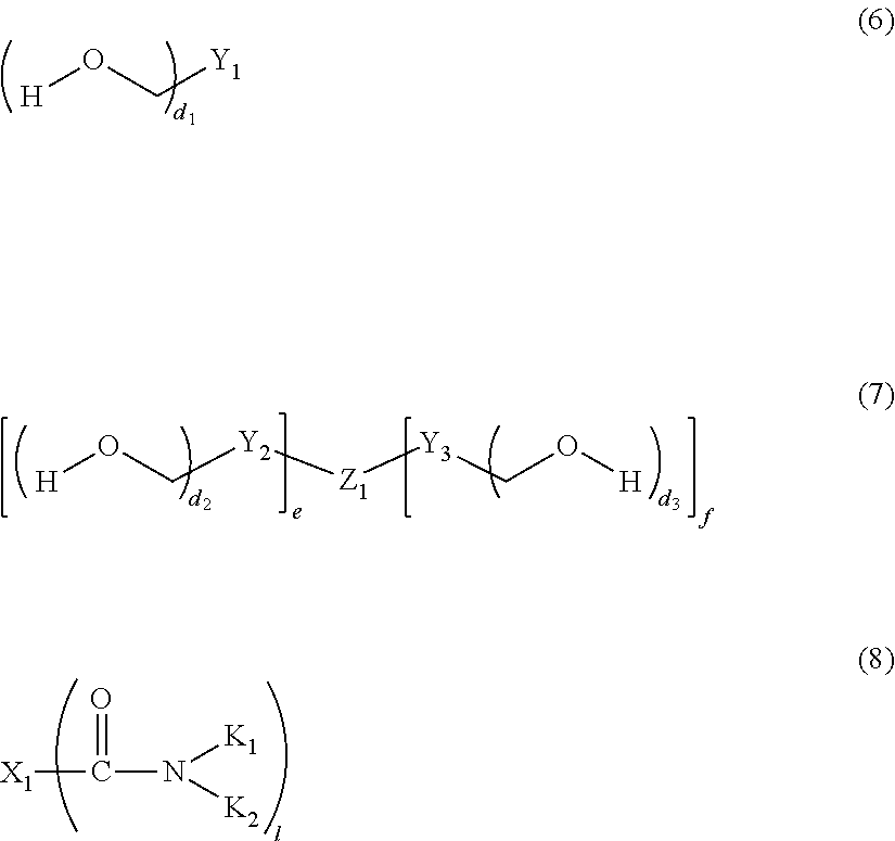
[X1]C(=O)N([K1])[K2].[H]OC[Y1].[H]OC[Y2][Z1][Y3]CO[H]
